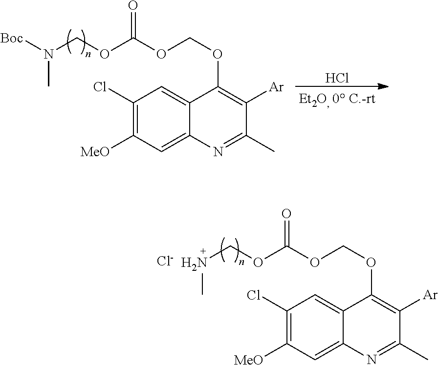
N(COC(OCOC1=C([Ar])C(C)=NC2=CC([MeO])=C(Cl)C=C12)=O)C.[Cl-].[Boc]N(COC(OCOC1=C([Ar])C(C)=NC2=CC([MeO])=C(Cl)C=C12)=O)C.Cl
